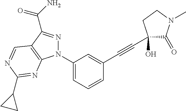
C1(N2N=C(C(=O)N)C3=C2N=C(C2CC2)N=C3)=CC=CC(C#CC2(O)C(=O)N(C)CC2)=C1
